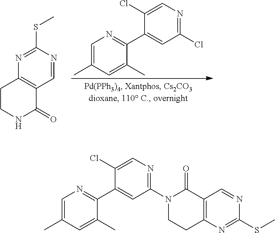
C1=C(C)C=C(C)C(C2=CC(Cl)=NC=C2Cl)=N1.C12=C(CCNC1=O)N=C(SC)N=C2.C1=C(C)C=C(C)C(C2=CC(N3CCC4=C(C3=O)C=NC(SC)=N4)=NC=C2Cl)=N1
